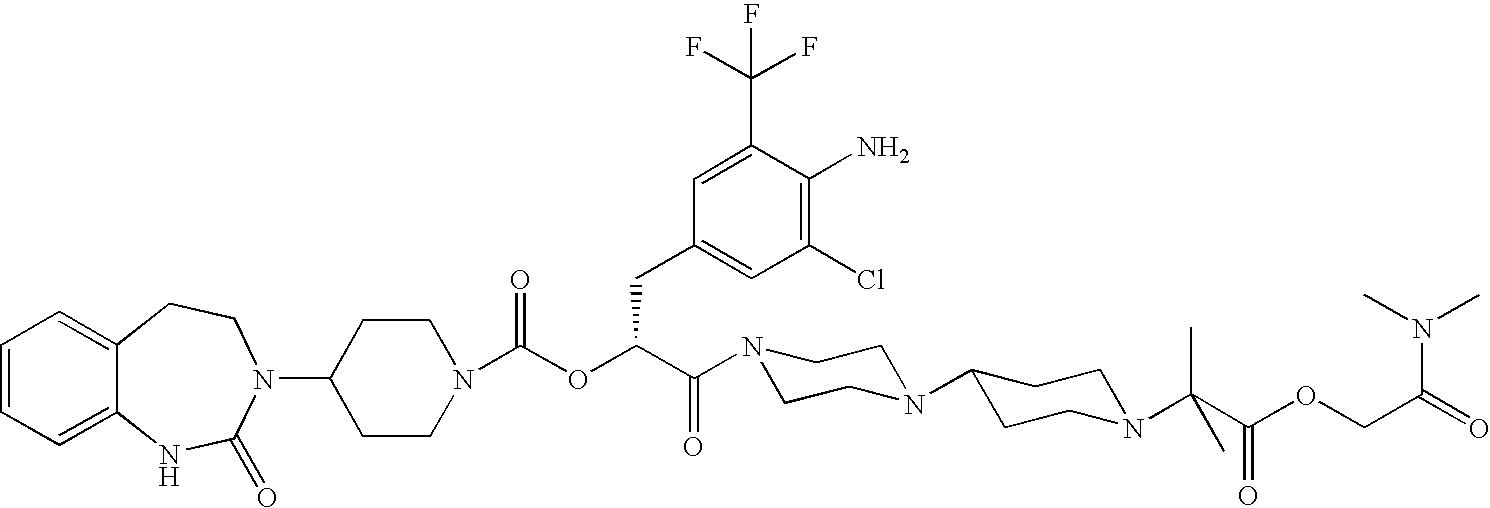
C12=CC=CC=C1NC(=O)N(C1CCN(C(OC(C(=O)N3CCN(C4CCN(C(C(OCC(N(C)C)=O)=O)(C)C)CC4)CC3)CC3=CC(Cl)=C(N)C(C(F)(F)F)=C3)=O)CC1)CC2
